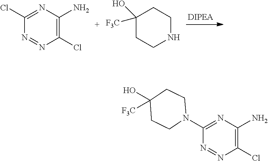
C1(Cl)=NC(N)=C(Cl)N=N1.C1([F3C])(O)CCNCC1.C1([F3C])(O)CCN(C2=NC(N)=C(Cl)N=N2)CC1
